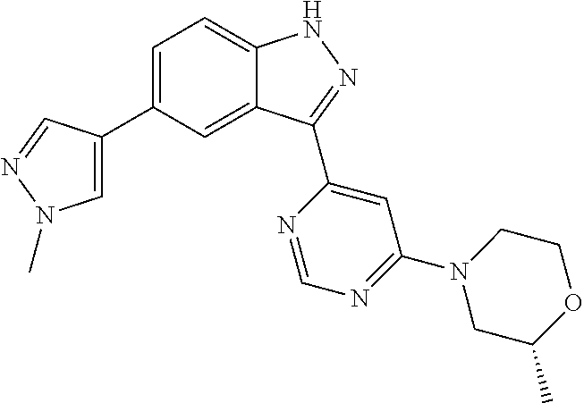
C1=C(C2=CN(C)N=C2)C=C2C(=C1)NN=C2C1=CC(N2CC(C)OCC2)=NC=N1
